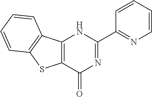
C1=CC=CC(C2=NC(=O)C3=C(N2)C2=C(S3)C=CC=C2)=N1
